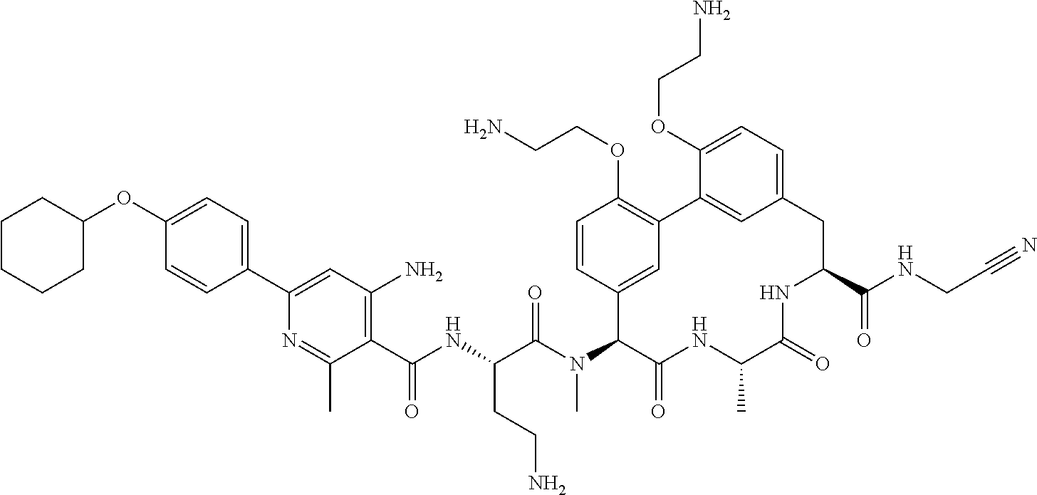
C1(OC2CCCCC2)=CC=C(C2=CC(N)=C(C(NC(C(N(C3C(=O)NC(C)C(=O)NC(C(NCC#N)=O)CC4=CC=C(OCCN)C(=C4)C4=C(OCCN)C=CC3=C4)C)=O)CCN)=O)C(C)=N2)C=C1
